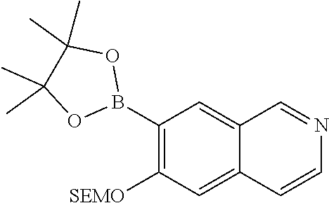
CC1(C)C(C)(C)OB(C2=C([SEMO])C=C3C(=C2)C=NC=C3)O1
